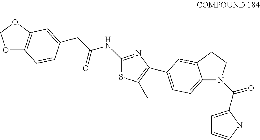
O1C2=C(OC1)C=C(CC(NC1=NC(C3=CC=C4N(C(C5=CC=CN5C)=O)CCC4=C3)=C(C)S1)=O)C=C2
